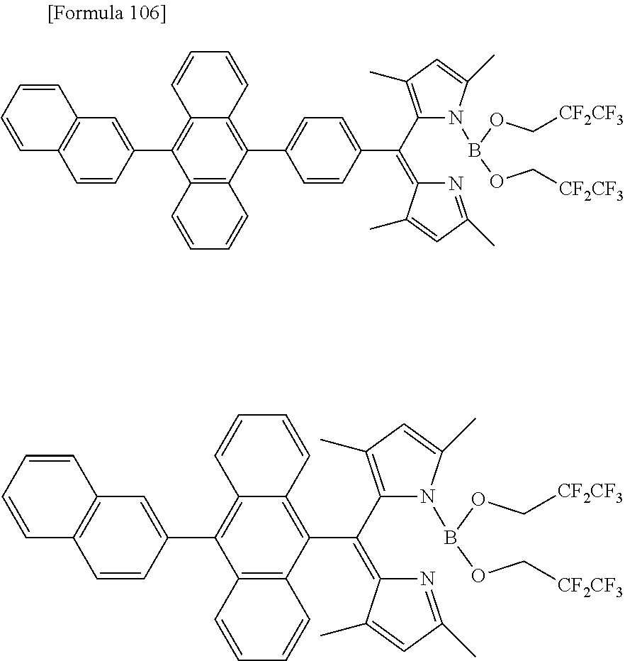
C1(C2=C3C(=C(C4=CC=C(C(=C5N=C(C)C=C5C)C5=C(C)C=C(C)N5B(OC[CF2CF3])OC[CF2CF3])C=C4)C4=C2C=CC=C4)C=CC=C3)=CC2=C(C=C1)C=CC=C2.C1(C2=C3C(=C(C(=C4N=C(C)C=C4C)C4=C(C)C=C(C)N4B(OC[CF2CF3])OC[CF2CF3])C4=C2C=CC=C4)C=CC=C3)=CC2=C(C=C1)C=CC=C2
